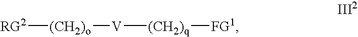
[RG2][(CH2)o][V][(CH2)q][FG1]
